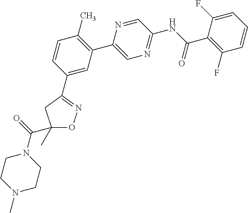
C1(C)(C(=O)N2CCN(C)CC2)ON=C(C2=CC(C3=CN=C(NC(C4=C(F)C=CC=C4F)=O)C=N3)=C(C)C=C2)C1
